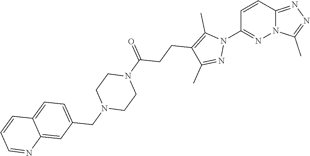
C1=CC2=NN=C(C)N2N=C1N1C(C)=C(CCC(N2CCN(CC3=CC=C4C(=C3)N=CC=C4)CC2)=O)C(C)=N1
